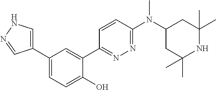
C1(C2=CNN=C2)=CC=C(O)C(C2=NN=C(N(C3CC(C)(C)NC(C)(C)C3)C)C=C2)=C1
